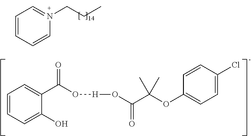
C1=CC=CN(CCC)=C1.C1=CC=C(O)C(C(O[H]OC(C(OC2=CC=C(Cl)C=C2)(C)C)=O)=O)=C1
